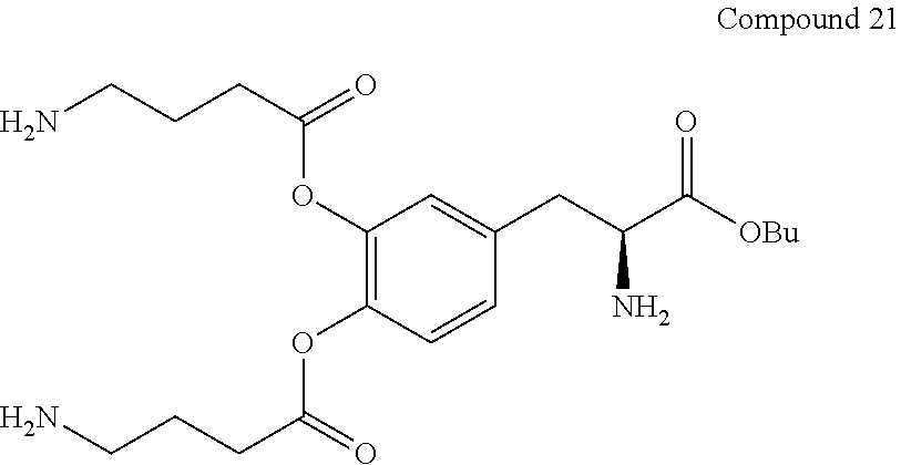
C1(OC(=O)CCCN)=C(OC(=O)CCCN)C=CC(CC(C([OBu])=O)N)=C1
